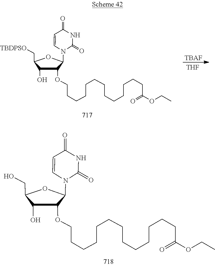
OC1C(OCCCCCCCCCCCCCC(=O)OCC)C(N2C(=O)NC(=O)C=C2)OC1CO.[THF].OC1C(OCCCCCCCCCCCCCC(OCC)=O)C(N2C(=O)NC(=O)C=C2)OC1C[TBDPSO].[TBAF]
